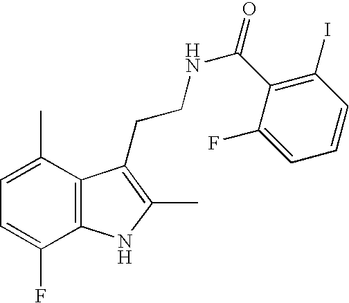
C1=C(C)C2=C(C(F)=C1)NC(C)=C2CCNC(=O)C1=C(I)C=CC=C1F
